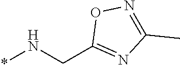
C1(CN*)=NC(C)=NO1
